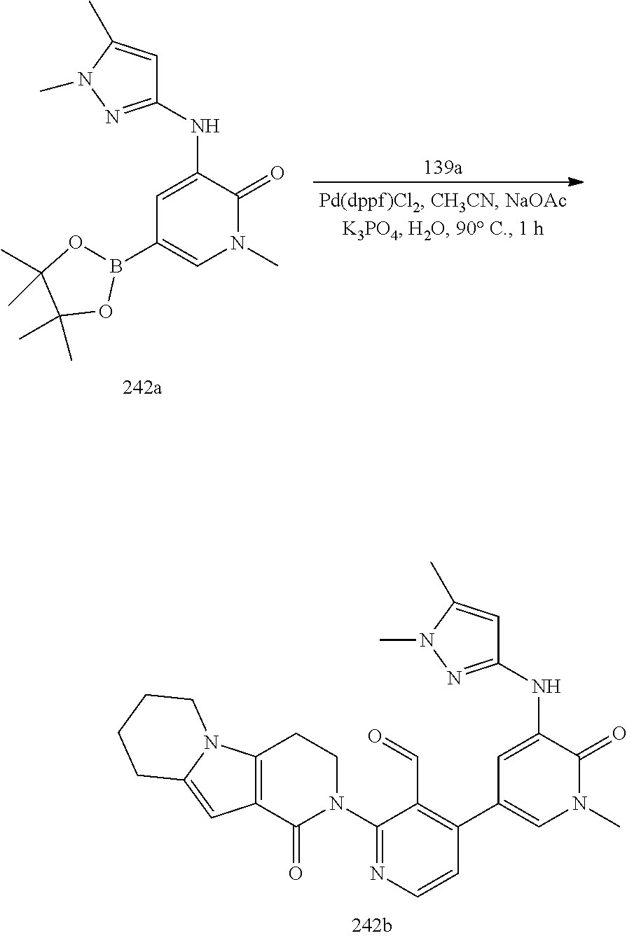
C1(NC2=CC(C3=C(C=O)C(N4CCC5=C(C4=O)C=C4N5CCCC4)=NC=C3)=CN(C)C2=O)=NN(C)C(C)=C1.C1(NC2=CC(B3OC(C)(C)C(C)(C)O3)=CN(C)C2=O)=NN(C)C(C)=C1
